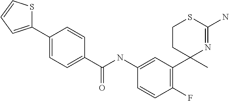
C1(NC(=O)C2=CC=C(C3=CC=CS3)C=C2)=CC(C2(C)N=C(N)SCC2)=C(F)C=C1
